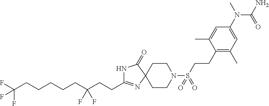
C(C1=NC2(C(=O)N1)CCN(S(CCC1=C(C)C=C(N(C)C(N)=O)C=C1C)(=O)=O)CC2)CC(CCCCCC(F)(F)F)(F)F
